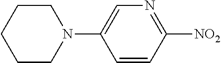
C1CCN(C2=CN=C([NO2])C=C2)CC1
